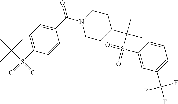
C1=C(S(=O)(C(C)(C)C)=O)C=CC(C(=O)N2CCC(C(C)(C)S(=O)(=O)C3=CC(C(F)(F)F)=CC=C3)CC2)=C1
